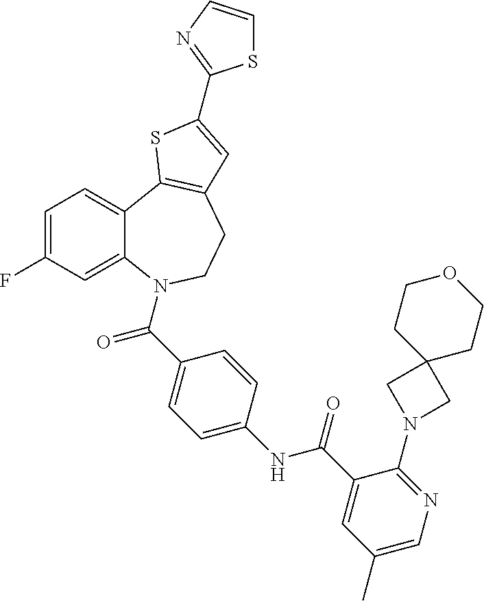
C1=C(F)C=C2C(=C1)C1=C(CCN2C(C2=CC=C(NC(C3=CC(C)=CN=C3N3CC4(C3)CCOCC4)=O)C=C2)=O)C=C(C2=NC=CS2)S1
